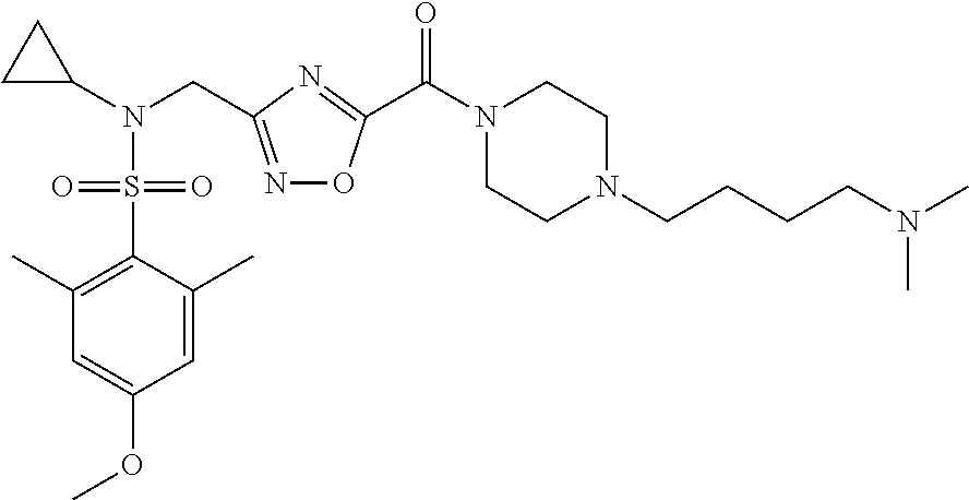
C1(C)=C(S(N(C2CC2)CC2=NOC(C(N3CCN(CCCCN(C)C)CC3)=O)=N2)(=O)=O)C(C)=CC(OC)=C1
